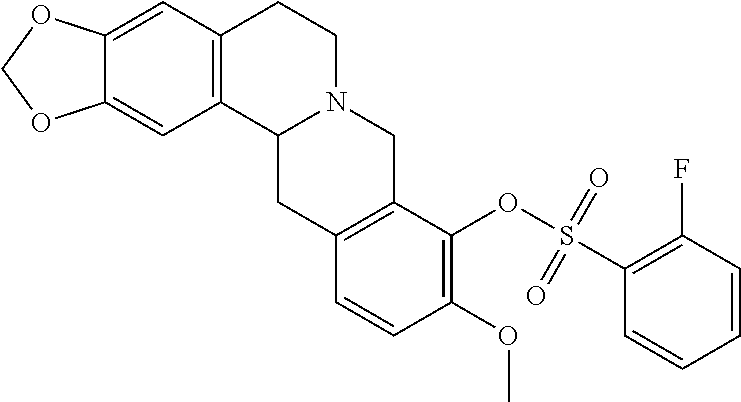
C12=CC3=C(C=C1OCO2)CCN1C3CC2=C(C1)C(OS(C1=C(F)C=CC=C1)(=O)=O)=C(OC)C=C2
